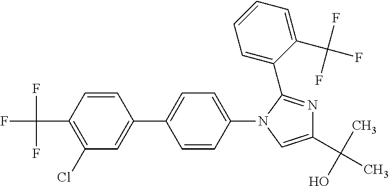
C1=CC(C2=CC=C(N3C(C4=CC=CC=C4C(F)(F)F)=NC(C(C)(O)C)=C3)C=C2)=CC(Cl)=C1C(F)(F)F
